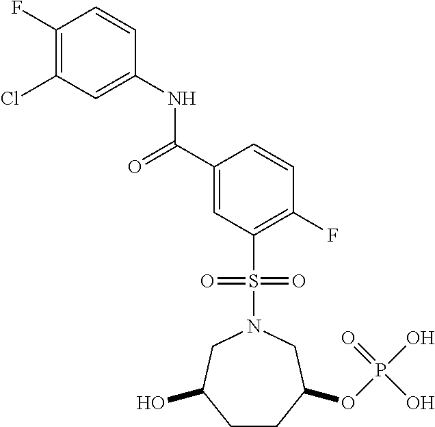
C1(F)=C(Cl)C=C(NC(C2=CC(S(N3CC(O)CCC(OP(O)(=O)O)C3)(=O)=O)=C(F)C=C2)=O)C=C1
